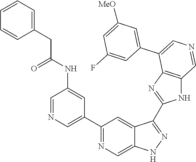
C1(C2=CN=CC(NC(CC3=CC=CC=C3)=O)=C2)=NC=C2C(=C1)C(C1=NC3=C(N1)C=NC=C3C1=CC([MeO])=CC(F)=C1)=NN2
